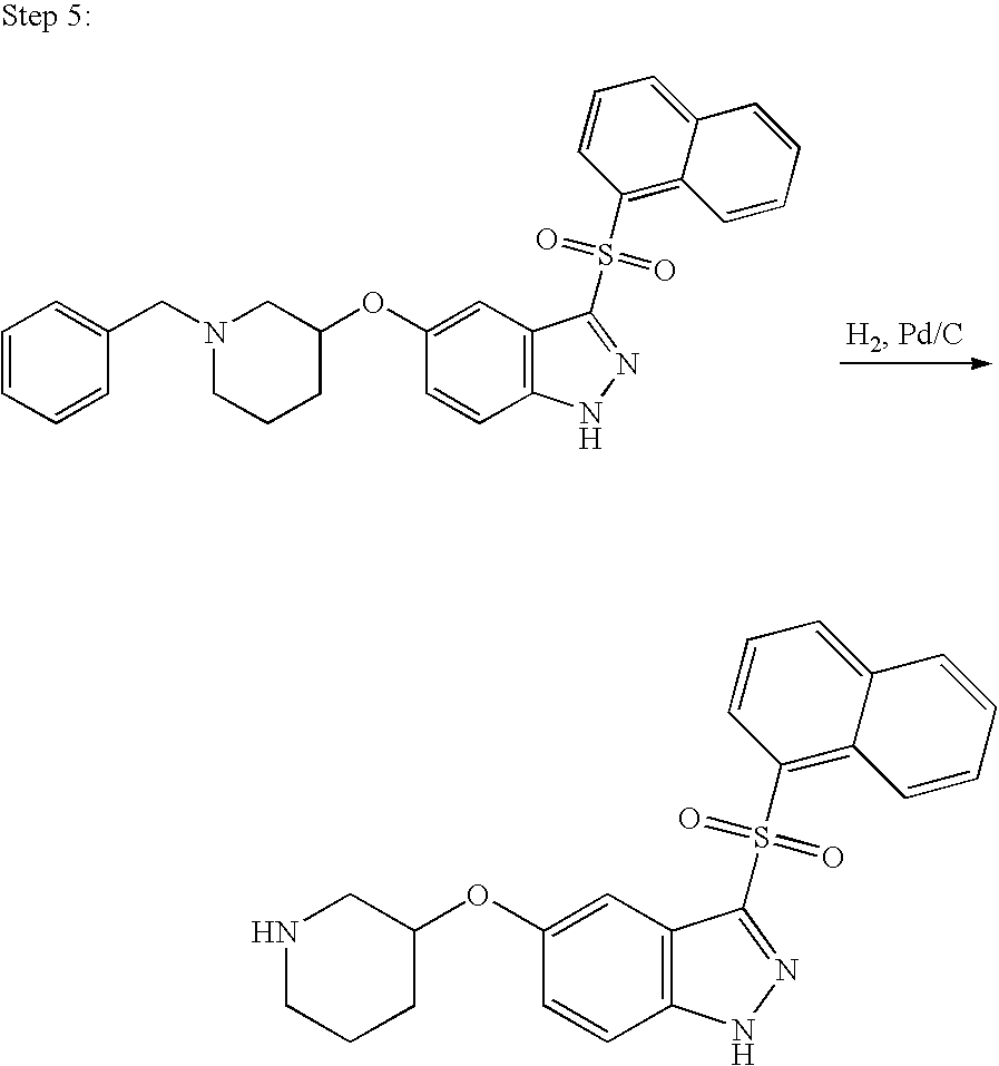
C1(OC2=CC3=C(C=C2)NN=C3S(C2=C3C(=CC=C2)C=CC=C3)(=O)=O)CN(CC2=CC=CC=C2)CCC1.C1(OC2=CC3=C(C=C2)NN=C3S(C2=C3C(=CC=C2)C=CC=C3)(=O)=O)CNCCC1
